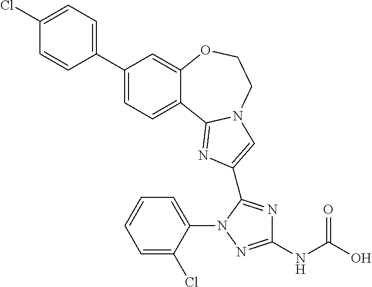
C1(C2=CC=C(Cl)C=C2)=CC=C2C(=C1)OCCN1C2=NC(C2=NC(NC(O)=O)=NN2C2=CC=CC=C2Cl)=C1
